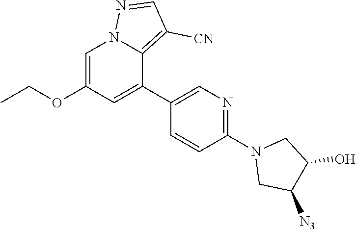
C1(C2=CC(OCC)=CN3C2=C([CN])C=N3)=CN=C(N2CC([N3])C(O)C2)C=C1
